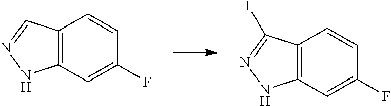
C12=C(C=C(F)C=C1)NN=C2.C12=C(C=C(F)C=C1)NN=C2I
